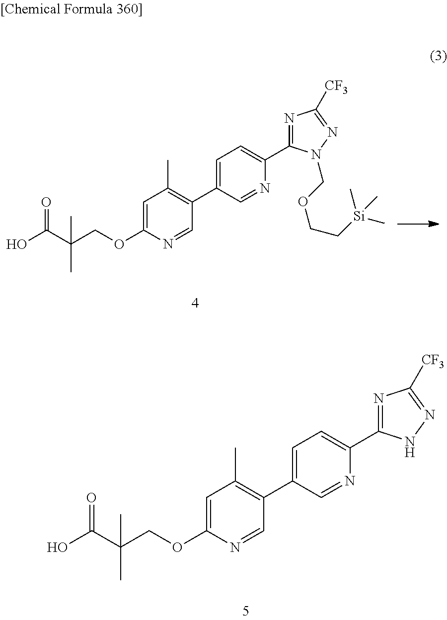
O=C(C(COC1=CC(C)=C(C2=CC=C(C3=NC([CF3])=NN3COCC[Si](C)(C)C)N=C2)C=N1)(C)C)O.O=C(C(COC1=CC(C)=C(C2=CC=C(C3=NC([CF3])=NN3)N=C2)C=N1)(C)C)O
